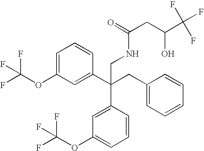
C1=C(OC(F)(F)F)C=C(C(CC2=CC=CC=C2)(C2=CC(OC(F)(F)F)=CC=C2)CNC(CC(C(F)(F)F)O)=O)C=C1
